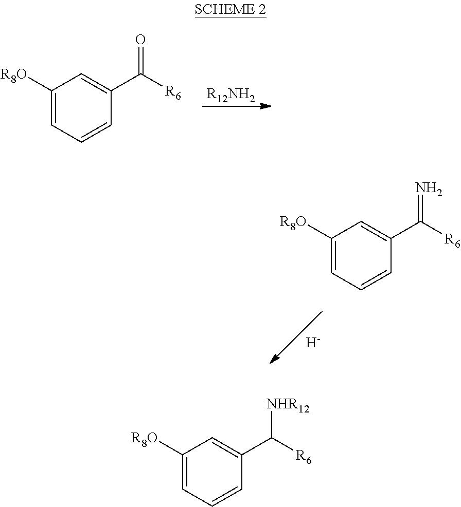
[R12NH2].C1([R8O])=CC=CC(C([R6])=O)=C1.[H].C1([R8O])=CC=CC(C([R6])=N)=C1.C1([R8O])=CC=CC(C([R6])[NHR12])=C1
